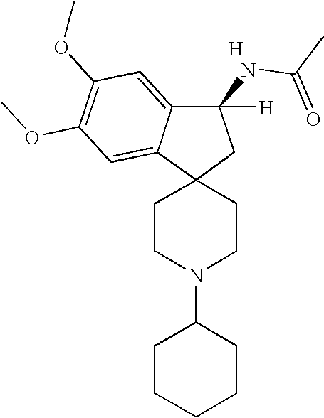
C1CN(C2CCCCC2)CCC12CC(NC(C)=O)([H])C1=CC(OC)=C(OC)C=C21.[H]
